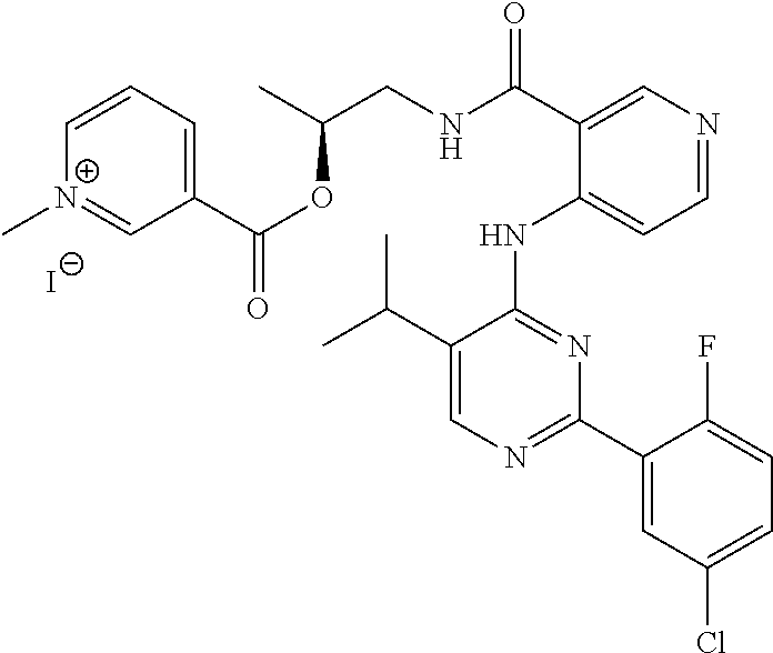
C1(C(OC(CNC(C2=CN=CC=C2NC2=NC(C3=CC(Cl)=CC=C3F)=NC=C2C(C)C)=O)C)=O)=CC=C[N+](C)=C1.[I-]
